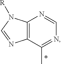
C12=C(C(C)=NC=N1)N=CN2[R]
